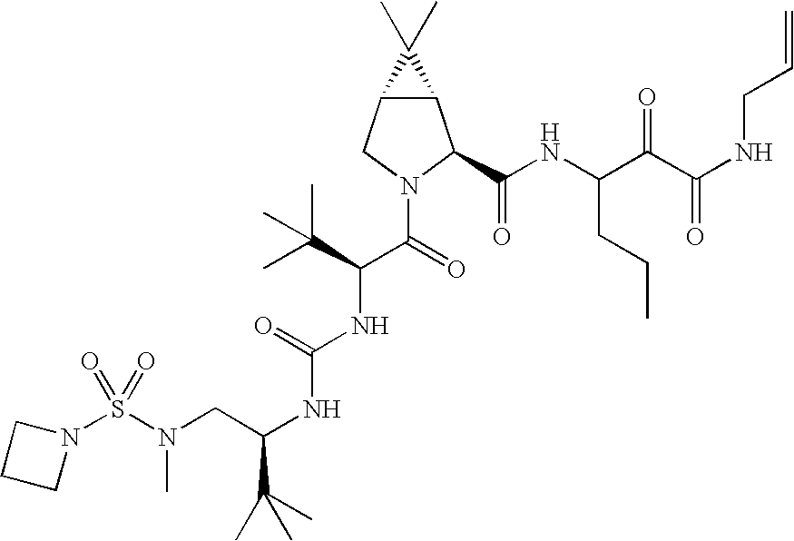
N(C(NC(C(=O)N1C(C(NC(C(C(NCC=C)=O)=O)CCC)=O)C2C(C1)C2(C)C)C(C)(C)C)=O)C(CN(S(N1CCC1)(=O)=O)C)C(C)(C)C
